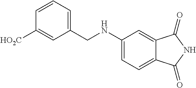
C1=CC=C(CNC2=CC=C3C(=C2)C(=O)NC3=O)C=C1[HO2C]
